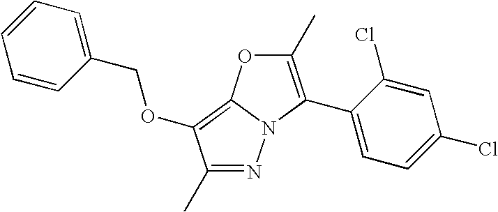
N1=C(C)C(OCC2=CC=CC=C2)=C2N1C(C1=CC=C(Cl)C=C1Cl)=C(C)O2
